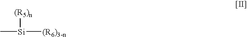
C[Si]([(R6)3-n])[(R5)n]
